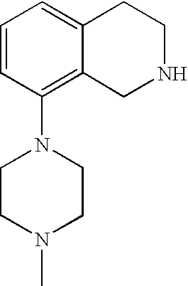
C1=CC(N2CCN(C)CC2)=C2C(=C1)CCNC2
